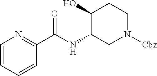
C1=CC=CC(C(NC2CN([Cbz])CCC2O)=O)=N1
